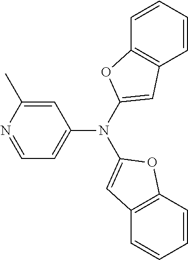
N1=CC=C(N(C2=CC3=C(C=CC=C3)O2)C2=CC3=C(C=CC=C3)O2)C=C1C
